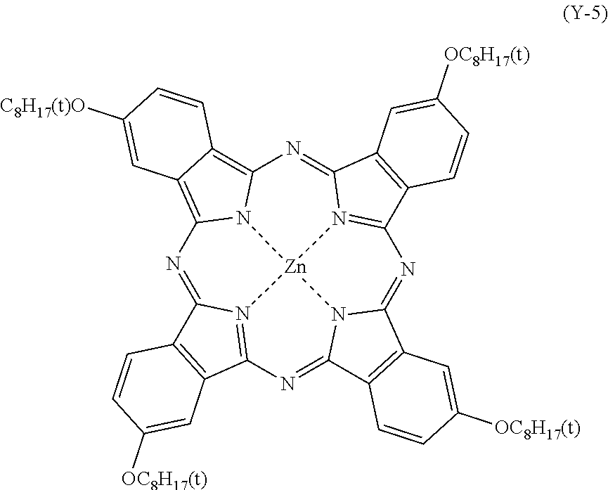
N1=C2N3=C(N=C4N5C(=NC6=N7C(=NC8=C9C(=C1N8[Zn]753)C=C([C8H17(t)O])C=C9)C1=C6C=CC([OC8H17(t)])=C1)C1=C4C=CC([OC8H17(t)])=C1)C1=C2C=CC([OC8H17(t)])=C1
